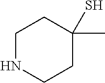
C1NCCC(C)(S)C1
